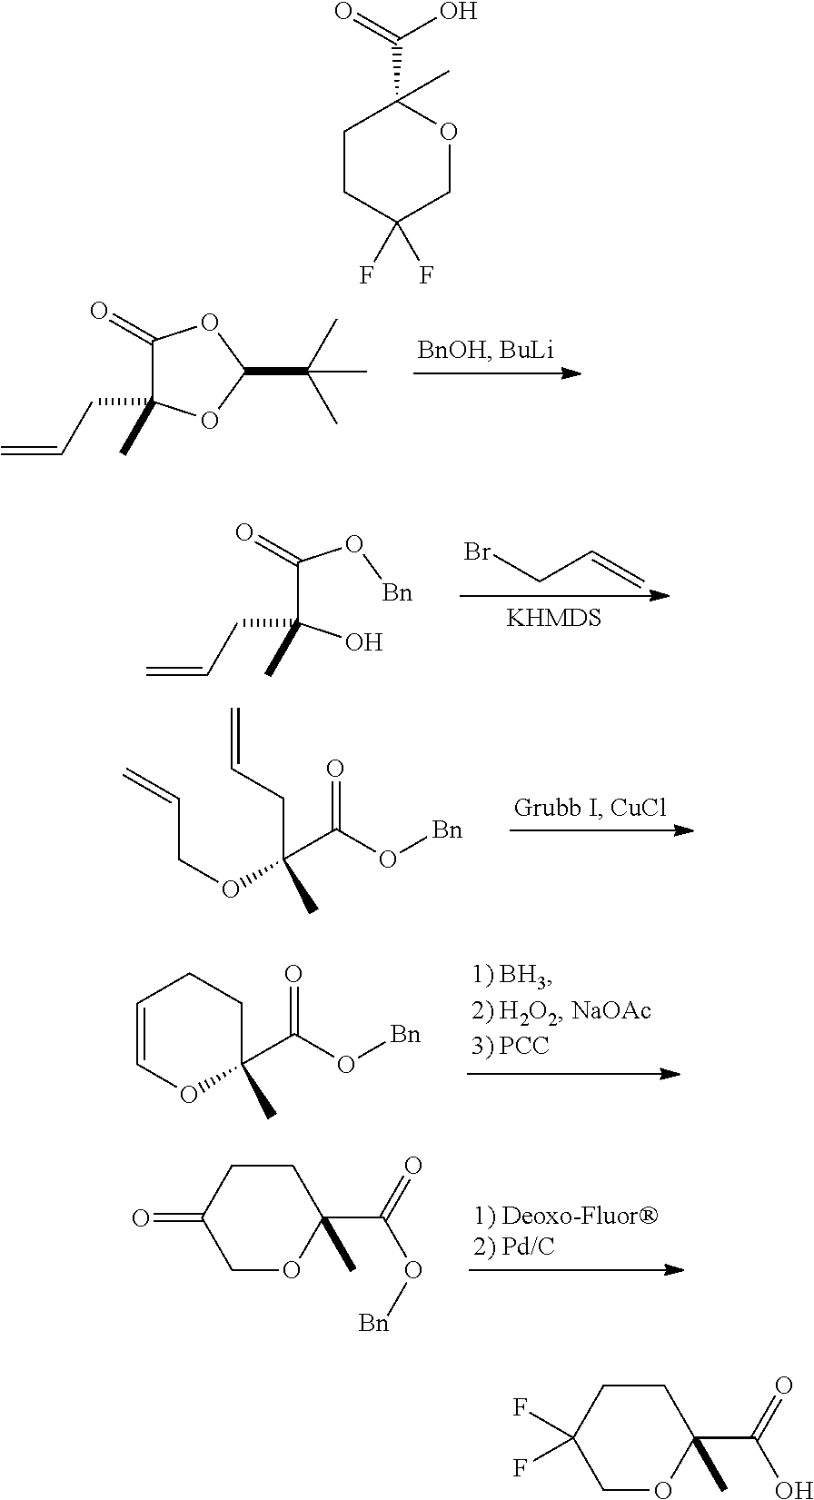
C=CCC1(C)C(=O)OC(C(C)(C)C)O1.C=CCC(C(O[Bn])=O)(O)C.BrCC=C.C=CCOC(CC=C)(C(O[Bn])=O)C.C1=COC(C(O[Bn])=O)(C)CC1.C1OC(C(=O)O[Bn])(C)CCC1=O.C1OC(C(O)=O)(C)CCC1(F)F.C1CC(F)(F)COC1(C(O)=O)C
